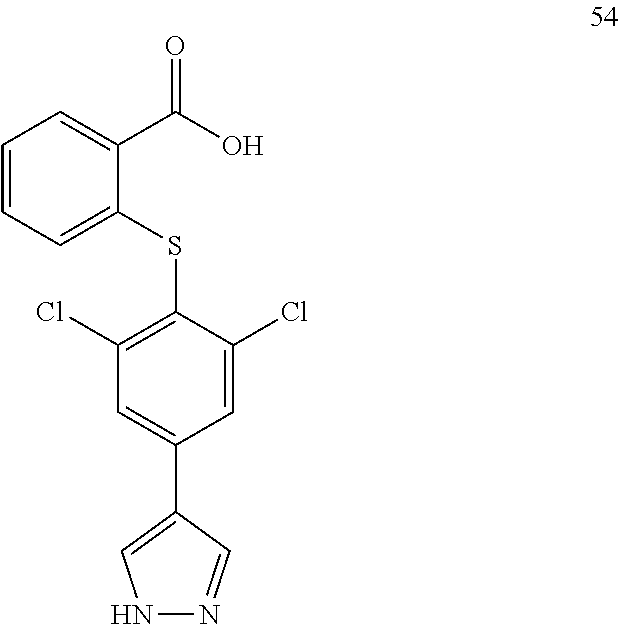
C1=CC=C(SC2=C(Cl)C=C(C3=CNN=C3)C=C2Cl)C(C(O)=O)=C1
